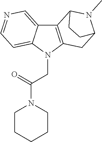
C12=CN=CC=C1N(CC(N1CCCCC1)=O)C1=C2C2N(C)C(C1)CC2
